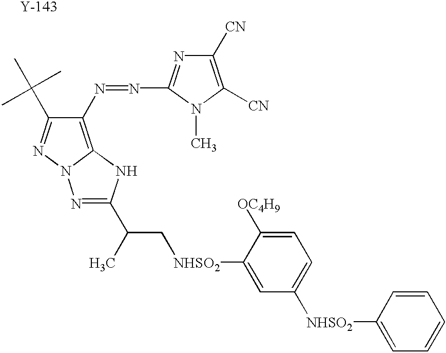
C1(N=NC2=NC([CN])=C([CN])N2C)=C2N(N=C1C(C)(C)C)N=C(C(C)C[NHSO2]C1=CC([NHSO2]C3=CC=CC=C3)=CC=C1[OC4H9])N2.[Y]
